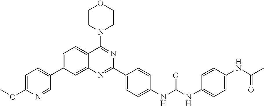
C1=C(OC)N=CC(C2=CC=C3C(=C2)N=C(C2=CC=C(NC(NC4=CC=C(NC(C)=O)C=C4)=O)C=C2)N=C3N2CCOCC2)=C1
